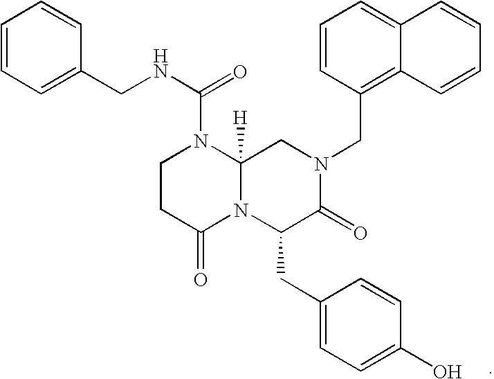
C12([H])N(C(CC3=CC=C(O)C=C3)C(=O)N(CC3=C4C(=CC=C3)C=CC=C4)C1)C(=O)CCN2C(NCC1=CC=CC=C1)=O
